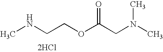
N(CCOC(CN(C)C)=O)C.[2HCl]
